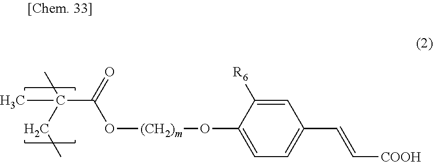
CC(C)(CC)C(=O)O[(CH2)m]OC1=CC=C(C=C[COOH])C=C1[R6]
